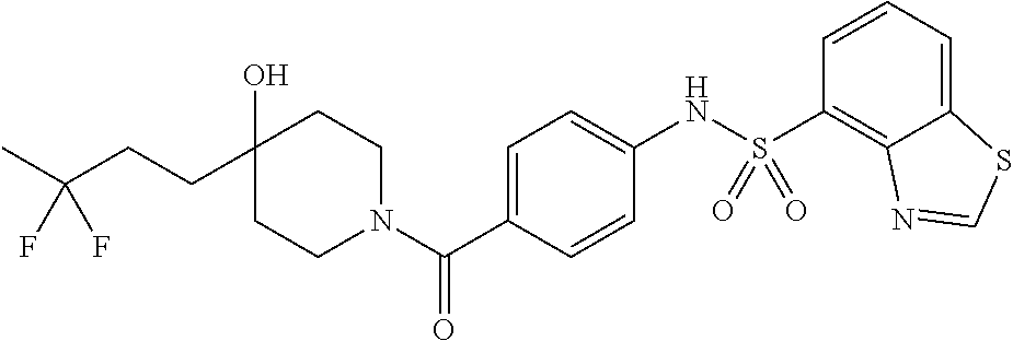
C1CN(C(C2=CC=C(NS(C3=C4C(=CC=C3)SC=N4)(=O)=O)C=C2)=O)CCC1(O)CCC(C)(F)F
